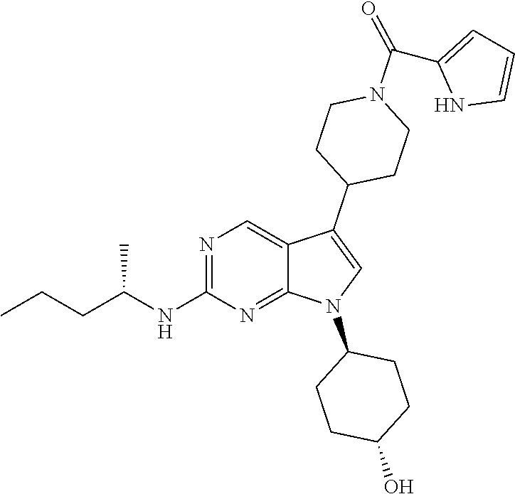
N1=C(NC(CCC)C)N=C2C(=C1)C(C1CCN(C(C3=CC=CN3)=O)CC1)=CN2C1CCC(O)CC1
